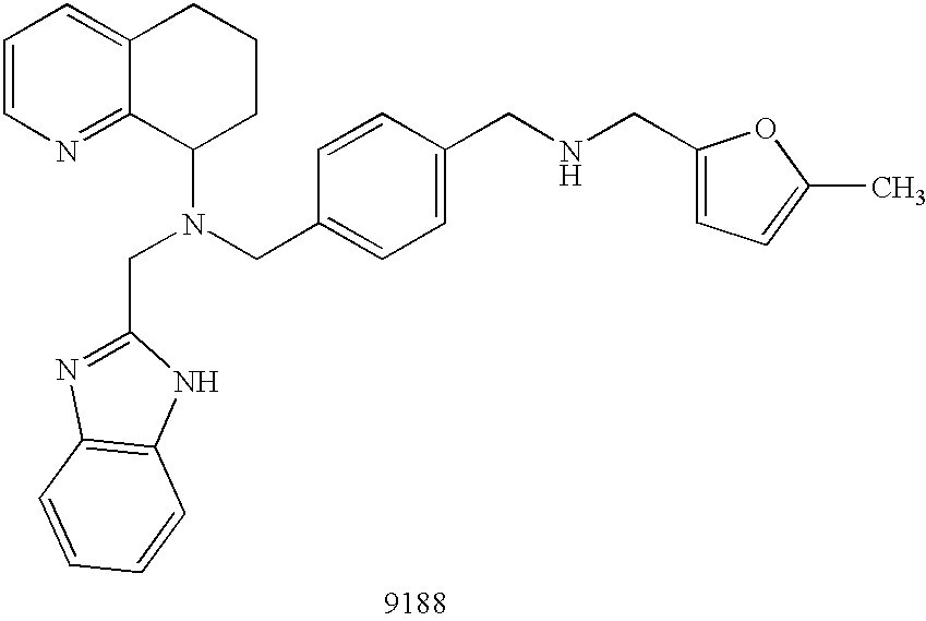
C1=CN=C2C(=C1)CCCC2N(CC1=CC=C(CNCC2=CC=C(C)O2)C=C1)CC1=NC2=C(N1)C=CC=C2
